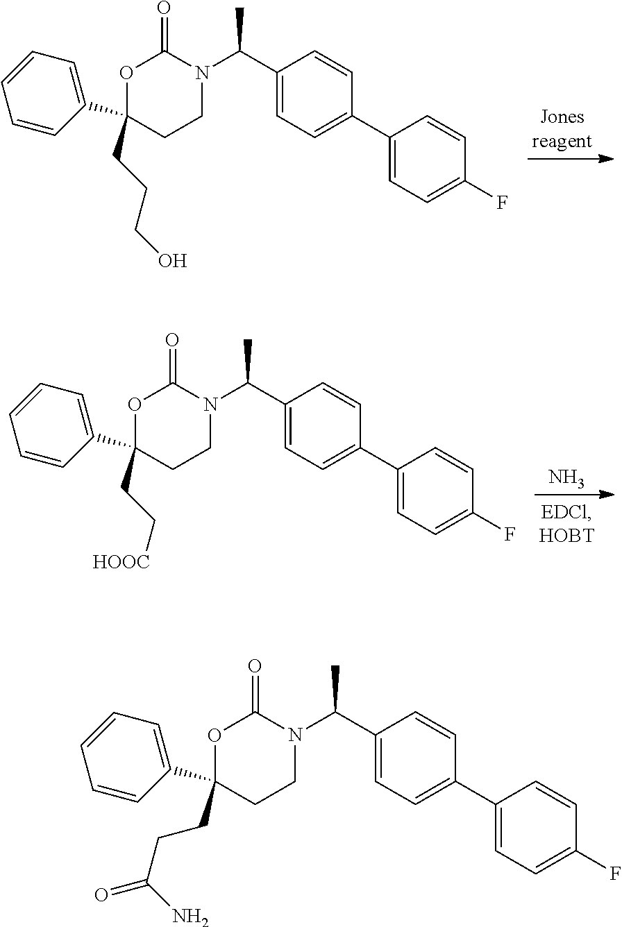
O1C(C2=CC=CC=C2)(CCCO)CCN(C(C2=CC=C(C3=CC=C(F)C=C3)C=C2)C)C1=O.O1C(C2=CC=CC=C2)(CC[HOOC])CCN(C(C2=CC=C(C3=CC=C(F)C=C3)C=C2)C)C1=O.N.O1C(C2=CC=CC=C2)(CCC(=O)N)CCN(C(C2=CC=C(C3=CC=C(F)C=C3)C=C2)C)C1=O
